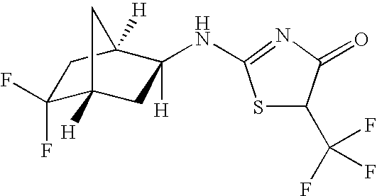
C1(F)(F)C2([H])CC(NC3=NC(=O)C(C(F)(F)F)S3)([H])C([H])(C1)C2
